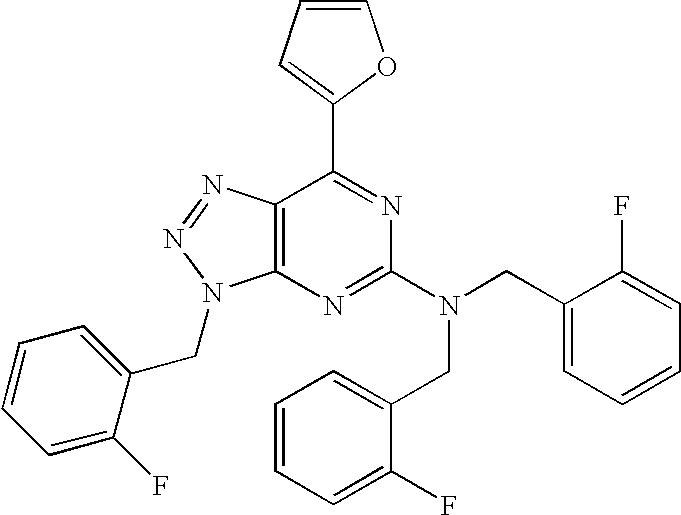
C1=CC=C(C2=NC(N(CC3=CC=CC=C3F)CC3=CC=CC=C3F)=NC3=C2N=NN3CC2=CC=CC=C2F)O1
